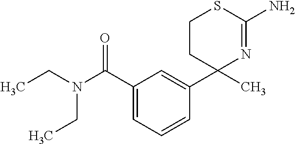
C1=C(C2(C)CCSC(N)=N2)C=CC=C1C(=O)N(CC)CC
